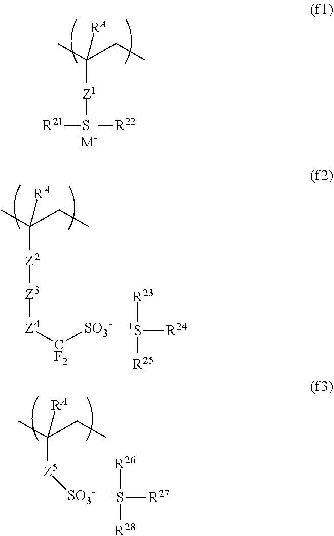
C(C)(CC)([RA])[Z1][S+]([R21])[R22].[M-].C([Z2][Z3][Z4][CF2][SO3-])(C)(CC)[RA].[R23][S+]([R25])[R24].C([Z5][SO3-])(C)(CC)[RA].[R26][S+]([R28])[R27]
